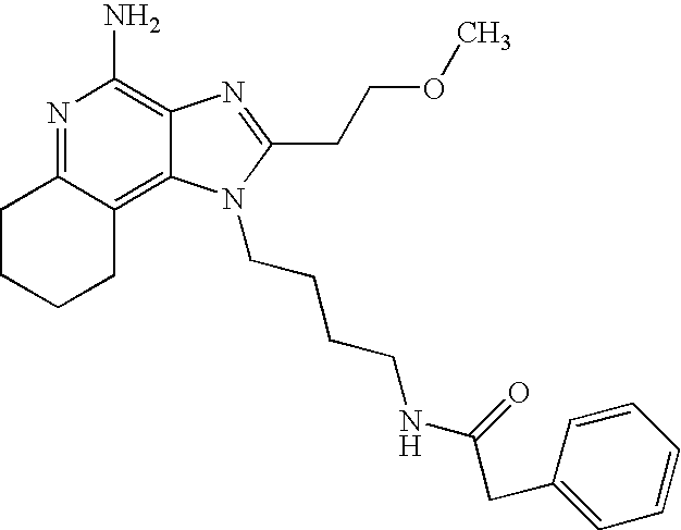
N1=C2C(=C3C(=C1N)N=C(CCOC)N3CCCCNC(=O)CC1=CC=CC=C1)CCCC2
